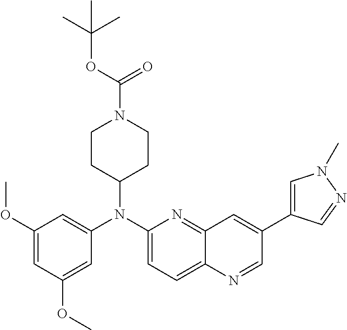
C1(N(C2=CC(OC)=CC(OC)=C2)C2CCN(C(OC(C)(C)C)=O)CC2)=CC=C2C(=N1)C=C(C1=CN(C)N=C1)C=N2
